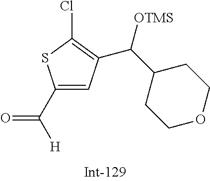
C([H])(=O)C1=CC(C(C2CCOCC2)[OTMS])=C(Cl)S1
